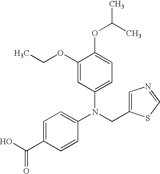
N(CC1=CN=CS1)(C1=CC=C(C(=O)O)C=C1)C1=CC=C(OC(C)C)C(OCC)=C1
